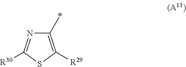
C1(*)=C([R29])SC([R30])=N1
